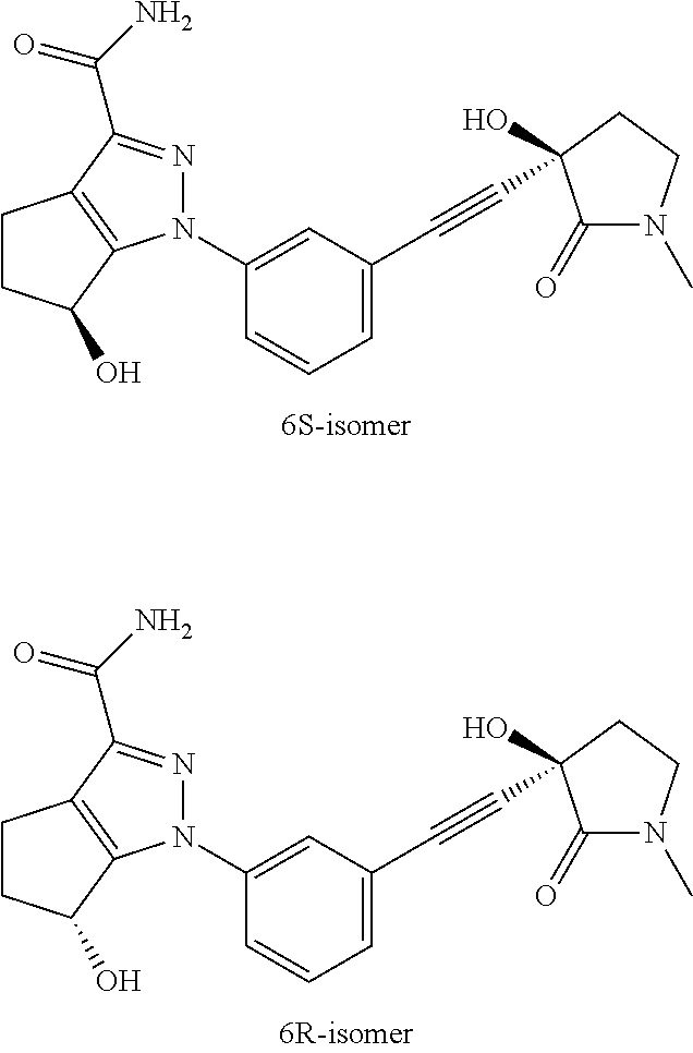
C1=C(C#CC2(O)C(=O)N(C)CC2)C=C(N2C3=C(CCC3O)C(C(N)=O)=N2)C=C1.C1=C(C#CC2(O)C(=O)N(C)CC2)C=C(N2C3=C(CCC3O)C(C(N)=O)=N2)C=C1
